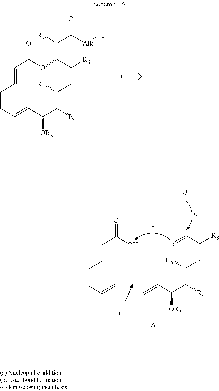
C(CC=C)C=CC(=O)O.C(C(C(C([R5])C=C(C=O)[R6])[R4])[OR3])=C.[Q].[A].C1CC=CC([OR3])C([R4])C([R5])C=C([R6])C(C(C([Alk][R6])=O)[R7])OC(=O)C=C1
